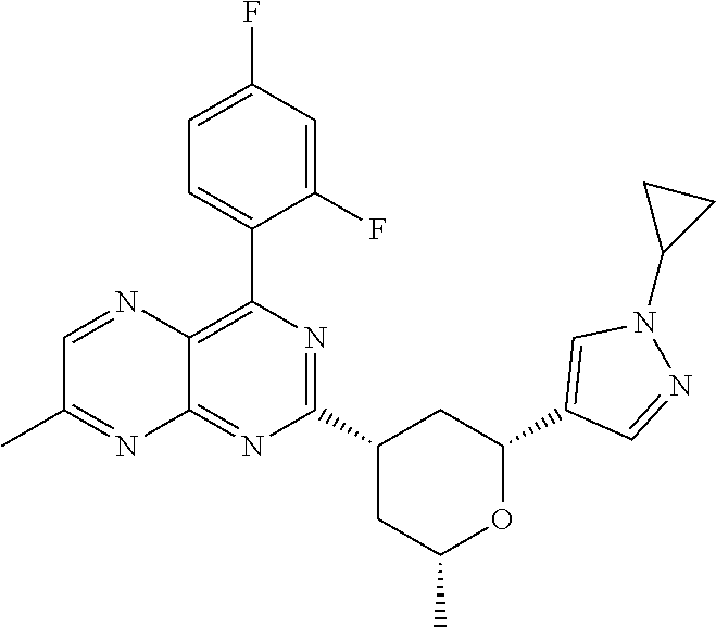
C1(C2=CC=C(F)C=C2F)=C2C(=NC(C3CC(C)OC(C4=CN(C5CC5)N=C4)C3)=N1)N=C(C)C=N2
